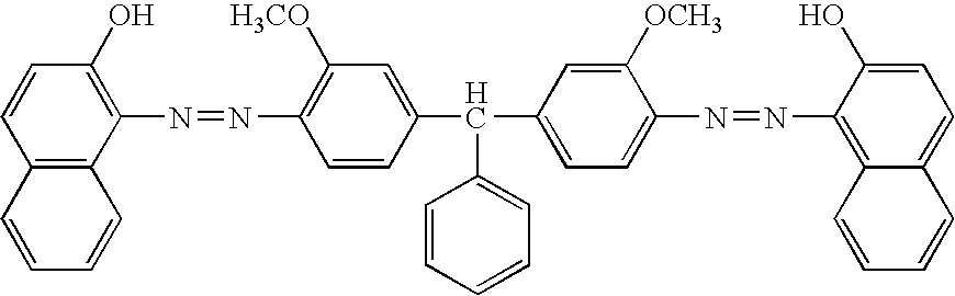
C1=CC(O)=C(N=NC2=C([H3CO])C=C(C(C3=CC=CC=C3)C3=CC=C(N=NC4=C5C(=CC=C4O)C=CC=C5)C([OCH3])=C3)C=C2)C2=C1C=CC=C2
